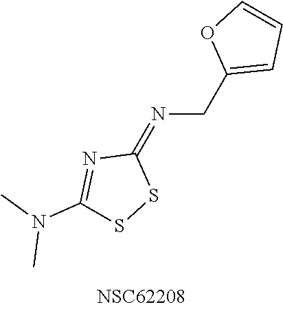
C1(=NCC2=CC=CO2)N=C(N(C)C)SS1
